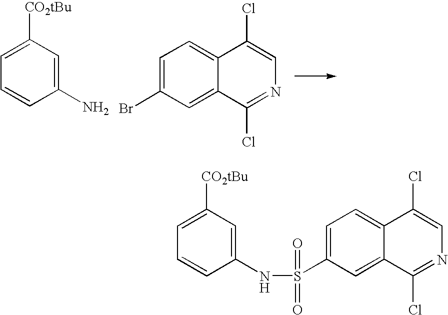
C1=C([CO2tBu])C=C(N)C=C1.C1=C(Br)C=C2C(=C1)C(Cl)=CN=C2Cl.C1=C([CO2tBu])C=C(NS(=O)(=O)C2=CC=C3C(=C2)C(Cl)=NC=C3Cl)C=C1
